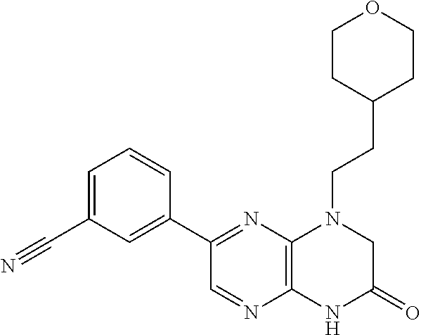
C12=C(N=C(C3=CC(C#N)=CC=C3)C=N1)N(CCC1CCOCC1)CC(=O)N2
